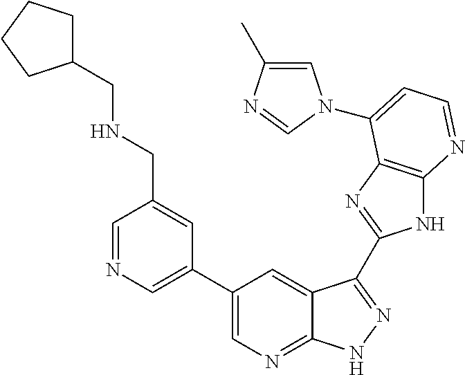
C1=NC=C(C2=CN=C3C(=C2)C(C2=NC4=C(N2)N=CC=C4N2C=C(C)N=C2)=NN3)C=C1CNCC1CCCC1
